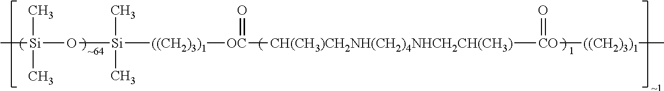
C[Si](O[Si](C)(C)[((CH2)3)1][OC](=O)[CH(CH3)CH2NH(CH2)4NHCH2CH(CH3)][CO](=O)[((CH2)3)1]C)(C)C
